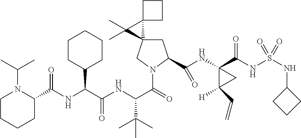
C1C2(CN(C(=O)C(NC(C(NC(C3N(C(C)C)CCCC3)=O)C3CCCCC3)=O)C(C)(C)C)C1C(NC1(C(NS(NC3CCC3)(=O)=O)=O)C([H])(C=C)C1)=O)C1(C2(C)C)CCC1
